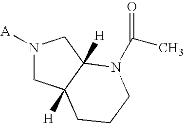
[A]N1CC2([H])C([H])(C1)N(C(C)=O)CCC2
